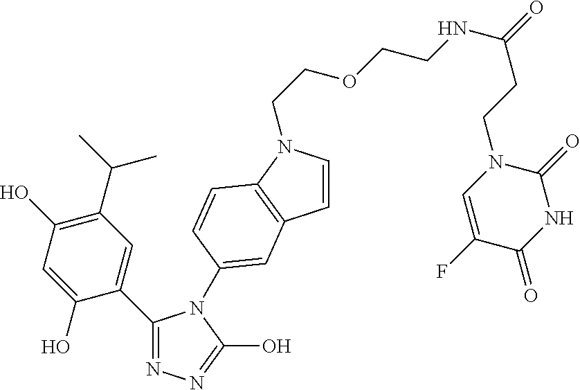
N1=C(C2=CC(C(C)C)=C(O)C=C2O)N(C2=CC3=C(N(CCOCCNC(=O)CCN4C=C(F)C(=O)NC4=O)C=C3)C=C2)C(O)=N1
